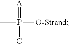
CP([O-Strand])(C)=[A]
